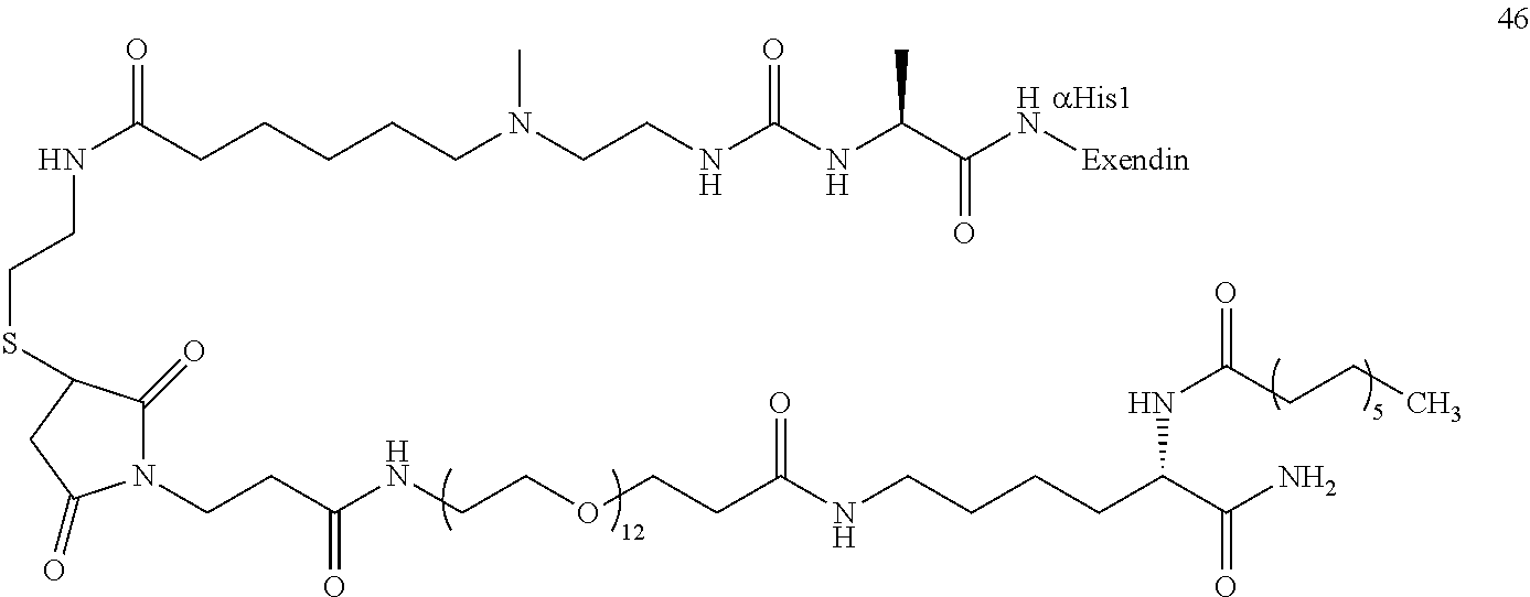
C(CC(NCCSC1C(=O)N(CCC(NCCOCCC(NCCCCC(C(N)=O)NC(=O)CCC)=O)=O)C(=O)C1)=O)CCCN(CCNC(NC(C(N[Exendin])=O)C)=O)C
